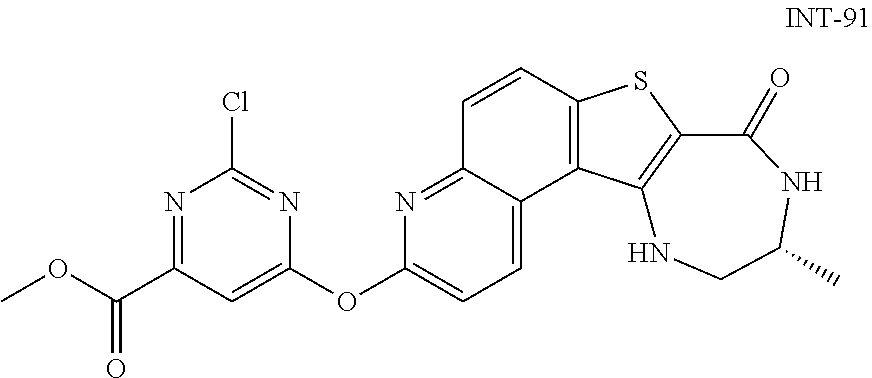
N1=C(C(OC)=O)C=C(OC2=CC=C3C(=N2)C=CC2=C3C3=C(S2)C(=O)NC(C)CN3)N=C1Cl
